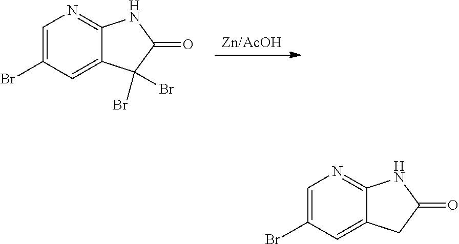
[Zn/AcOH].C1=C(Br)C=C2C(=N1)NC(=O)C2(Br)Br.C1=C(Br)C=C2C(=N1)NC(=O)C2
